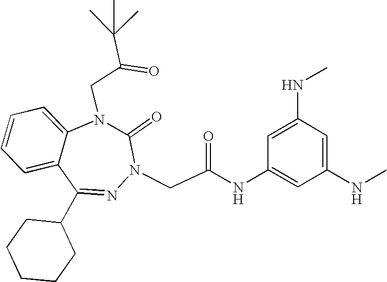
C1=CC=C2C(=C1)N(CC(=O)C(C)(C)C)C(=O)N(CC(NC1=CC(NC)=CC(NC)=C1)=O)N=C2C1CCCCC1
